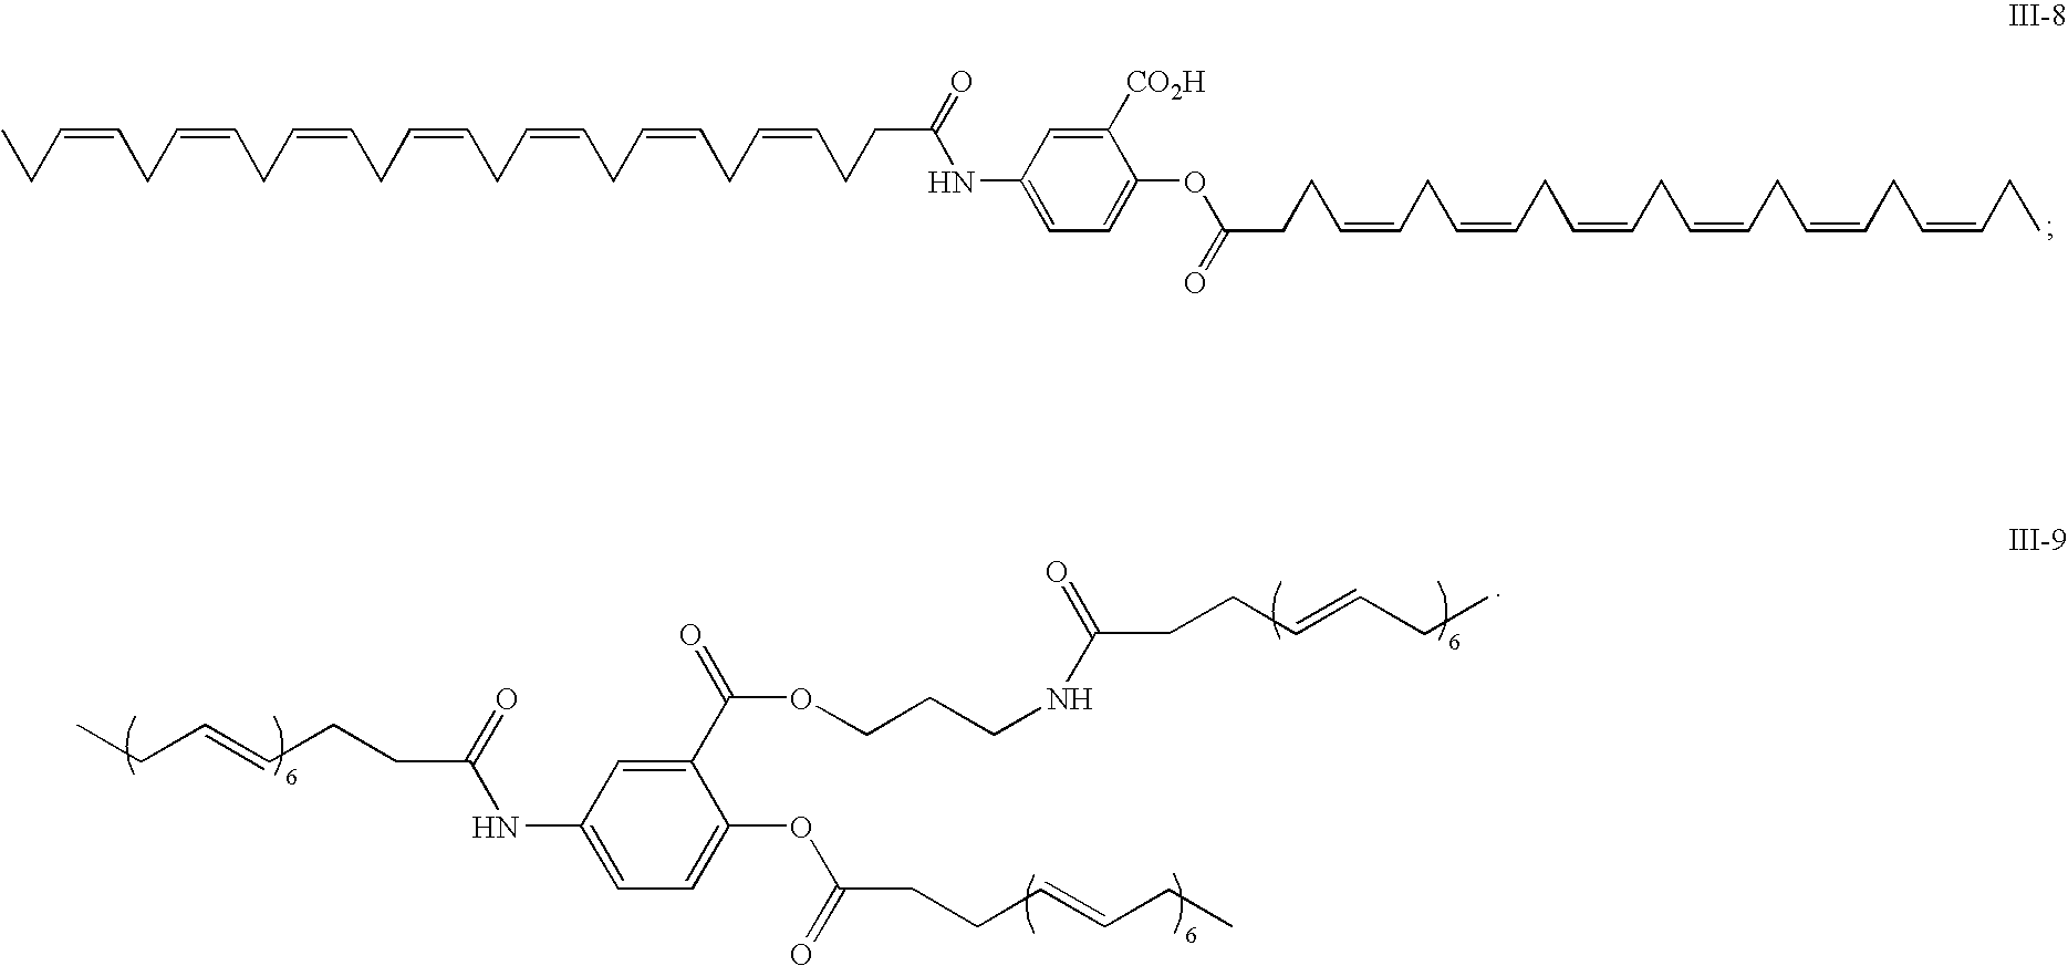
C(=CCC)CC=CCC=CCC=CCC=CCC=CCC=CCCC(=O)NC1=CC=C(OC(CCC=CCC=CCC=CCC=CCC=CCC=CCC)=O)C([CO2H])=C1.C1(C(OCCCNC(=O)CCC=CCC)=O)=CC(NC(=O)CCC=CCC)=CC=C1OC(=O)CCC=CCC
